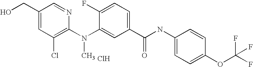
C1(CO)=CC(Cl)=C(N(C2=CC(C(NC3=CC=C(OC(F)(F)F)C=C3)=O)=CC=C2F)C)N=C1.Cl
